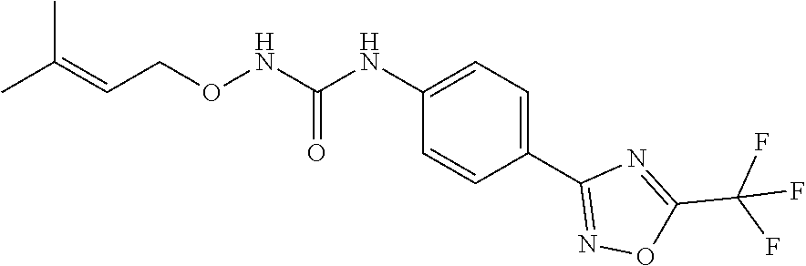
C1(NC(NOCC=C(C)C)=O)=CC=C(C2=NOC(C(F)(F)F)=N2)C=C1
